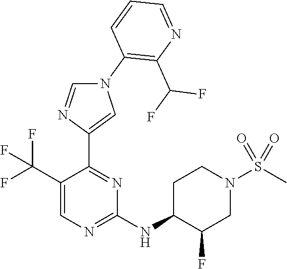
C1(C(F)(F)F)=CN=C(NC2C(F)CN(S(C)(=O)=O)CC2)N=C1C1=CN(C2=C(C(F)F)N=CC=C2)C=N1
